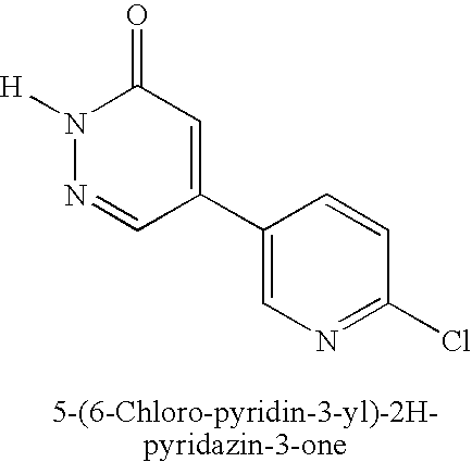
C1(C2=CC(=O)N([H])N=C2)=CN=C(Cl)C=C1
